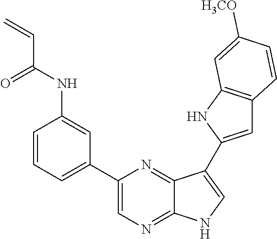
C1=CC=C(C2=CN=C3C(=N2)C(C2=CC4=C(N2)C=C([H3CO])C=C4)=CN3)C=C1NC(C=C)=O
